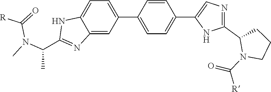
C12=CC(C3=CC=C(C4=CN=C(C5N(C([R])=O)CCC5)N4)C=C3)=CC=C1NC(C(N(C)C(=O)[R])C)=N2
